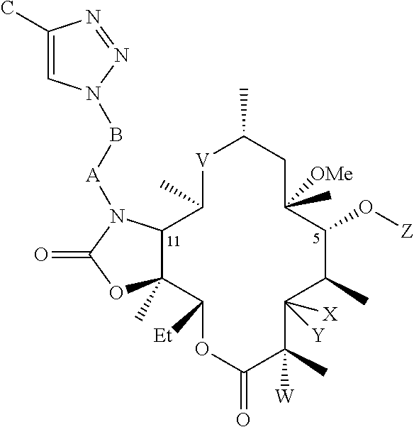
C1(C)=CN(B[A]N2C3C(C)(OC2=O)C([Et])OC(=O)C([W])(C)C([Y])([X])C(C)C(O[Z])C([OMe])(C)CC(C)[V]C3C)N=N1
